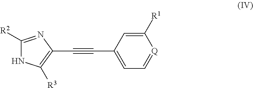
C1([R2])=NC(C#CC2=CC=[Q]C([R1])=C2)=C([R3])N1
